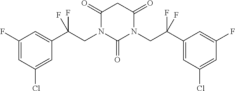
C1(F)=CC(Cl)=CC(C(CN2C(=O)N(CC(C3=CC(Cl)=CC(F)=C3)(F)F)C(=O)CC2=O)(F)F)=C1
